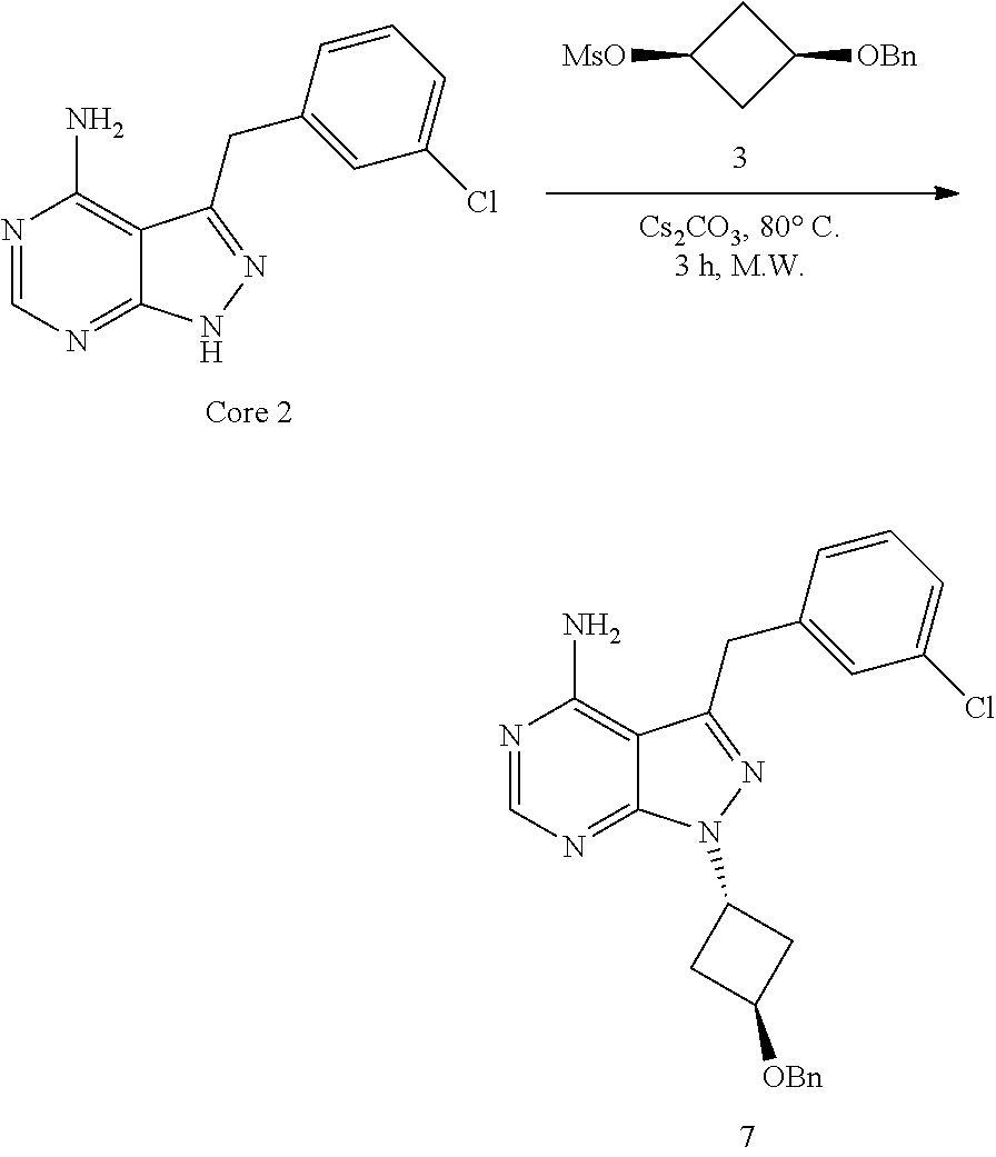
C1([MsO])CC([OBn])C1.N1N=C(CC2=CC(Cl)=CC=C2)C2=C(N)N=CN=C12.N1(C2CC([OBn])C2)N=C(CC2=CC(Cl)=CC=C2)C2=C(N)N=CN=C12
